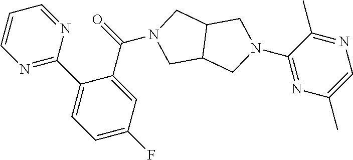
C1(N2CC3C(C2)CN(C(=O)C2=CC(F)=CC=C2C2=NC=CC=N2)C3)=NC(C)=CN=C1C
